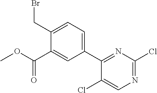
C1(C(OC)=O)=CC(C2=NC(Cl)=NC=C2Cl)=CC=C1CBr
